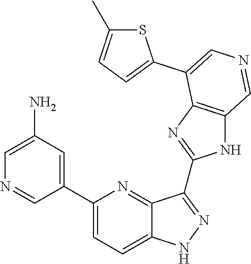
C1=C(N)C=C(C2=CC=C3C(=N2)C(C2=NC4=C(N2)C=NC=C4C2=CC=C(C)S2)=NN3)C=N1
